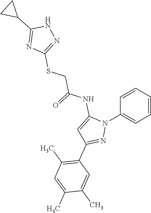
C1=CC=CC(N2C(NC(CSC3=NNC(C4CC4)=N3)=O)=CC(C3=C(C)C=C(C)C(C)=C3)=N2)=C1
